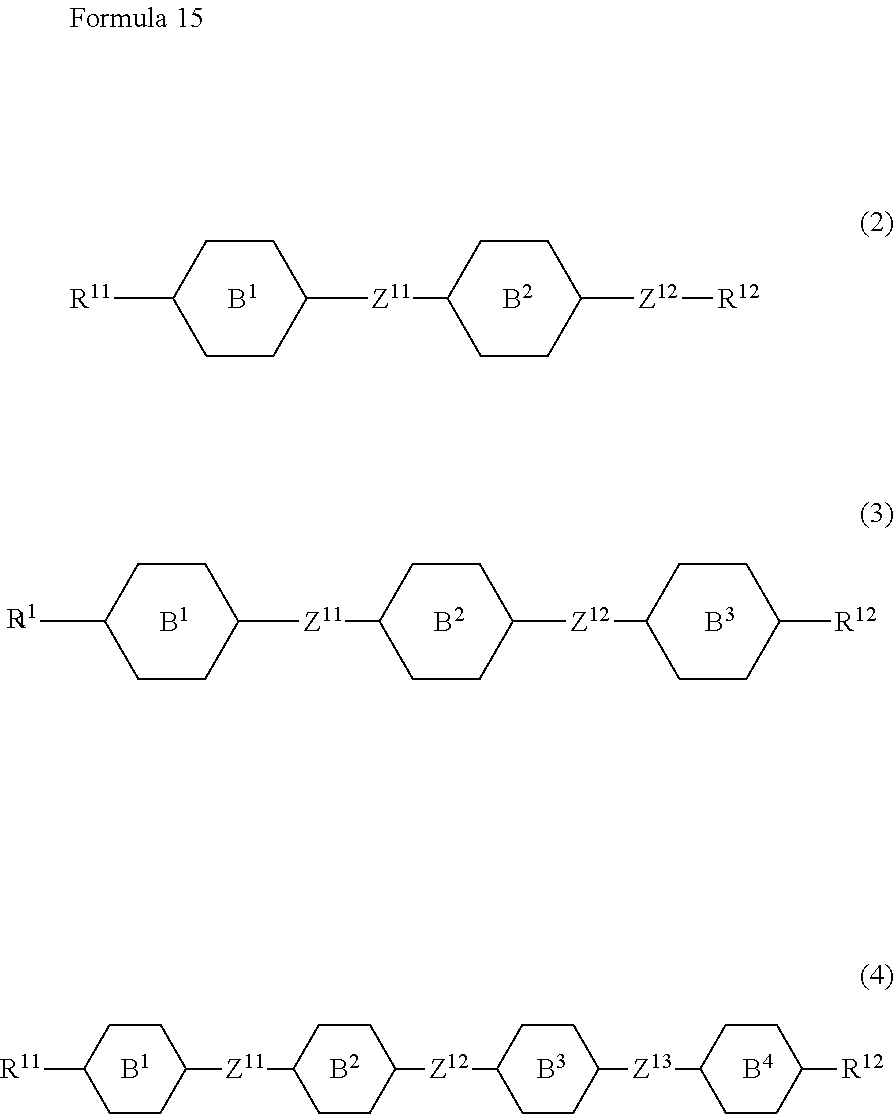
[B1].[B2].[R11]C1CCC([Z11]C2CCC([Z12][R12])CC2)CC1.[B1].[B2].[B3].[R11]C1CCC([Z11]C2CCC([Z12]C3CCC([R12])CC3)CC2)CC1.[B1].[B2].[B3].[B4].[R11]C1CCC([Z11]C2CCC([Z12]C3CCC([Z13]C4CCC([R12])CC4)CC3)CC2)CC1
